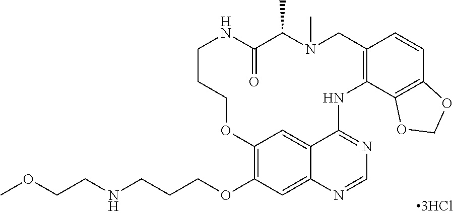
C(OC)CNCCCOC1=C2C=C3C(=C1)N=CN=C3NC1=C(C=CC3=C1OCO3)CN(C)C(C)C(=O)NCCCO2
